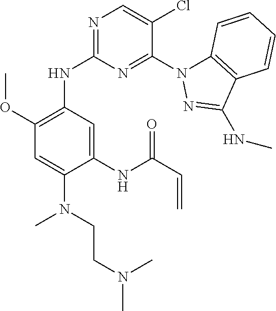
C1(NC2=NC=C(Cl)C(N3C4=C(C(NC)=N3)C=CC=C4)=N2)=C(OC)C=C(N(CCN(C)C)C)C(NC(C=C)=O)=C1
